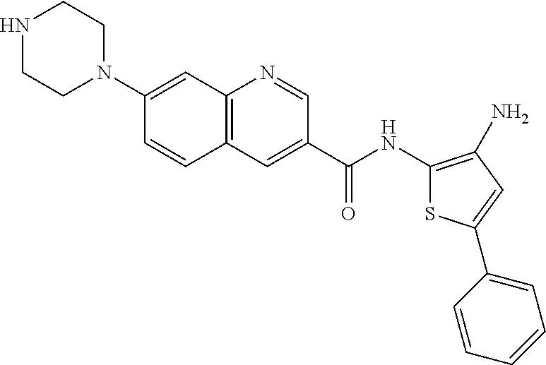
C12=C(C=C(C(NC3=C(N)C=C(C4=CC=CC=C4)S3)=O)C=N1)C=CC(N1CCNCC1)=C2
